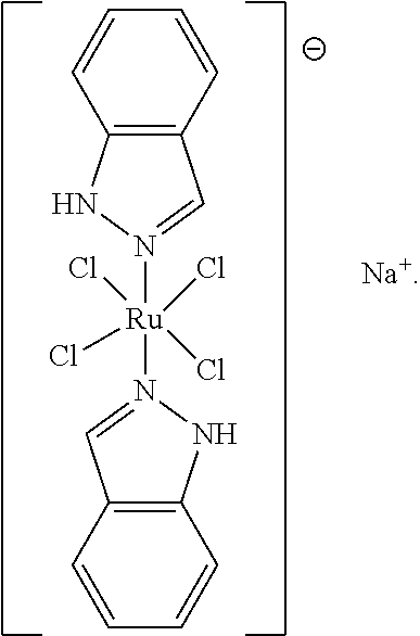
C12=C(C=CC=C1)C=N([Ru](N1=CC3=C(N1)C=CC=C3)(Cl)(Cl)(Cl)Cl)N2.[Na+]
